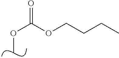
COC(=O)OCCCC
